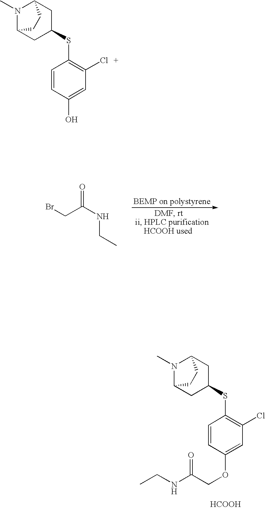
N1(C)C2CC(SC3=C(Cl)C=C(O)C=C3)CC1CC2.BrCC(NCC)=O.N1(C)C2CC(SC3=C(Cl)C=C(OCC(NCC)=O)C=C3)CC1CC2.[HCOOH]
